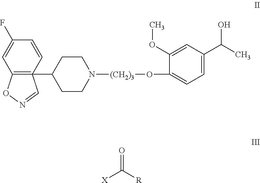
C12=C(C3CCN([(CH2)3]OC4=CC=C(C(C)O)C=C4OC)CC3)(C=CC(F)=C1)C=NO2.O=C([R])[X]
